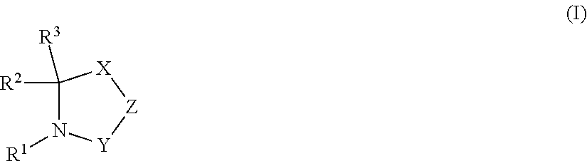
C1([R2])([R3])N([R1])[Y][Z][X]1
